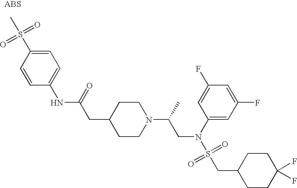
S(C1=CC=C(NC(CC2CCN(C(C)CN(C3=CC(F)=CC(F)=C3)S(=O)(=O)CC3CCC(F)(F)CC3)CC2)=O)C=C1)(=O)(=O)C
